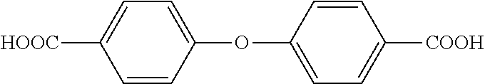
C1=CC(OC2=CC=C([COOH])C=C2)=CC=C1[HOOC]
